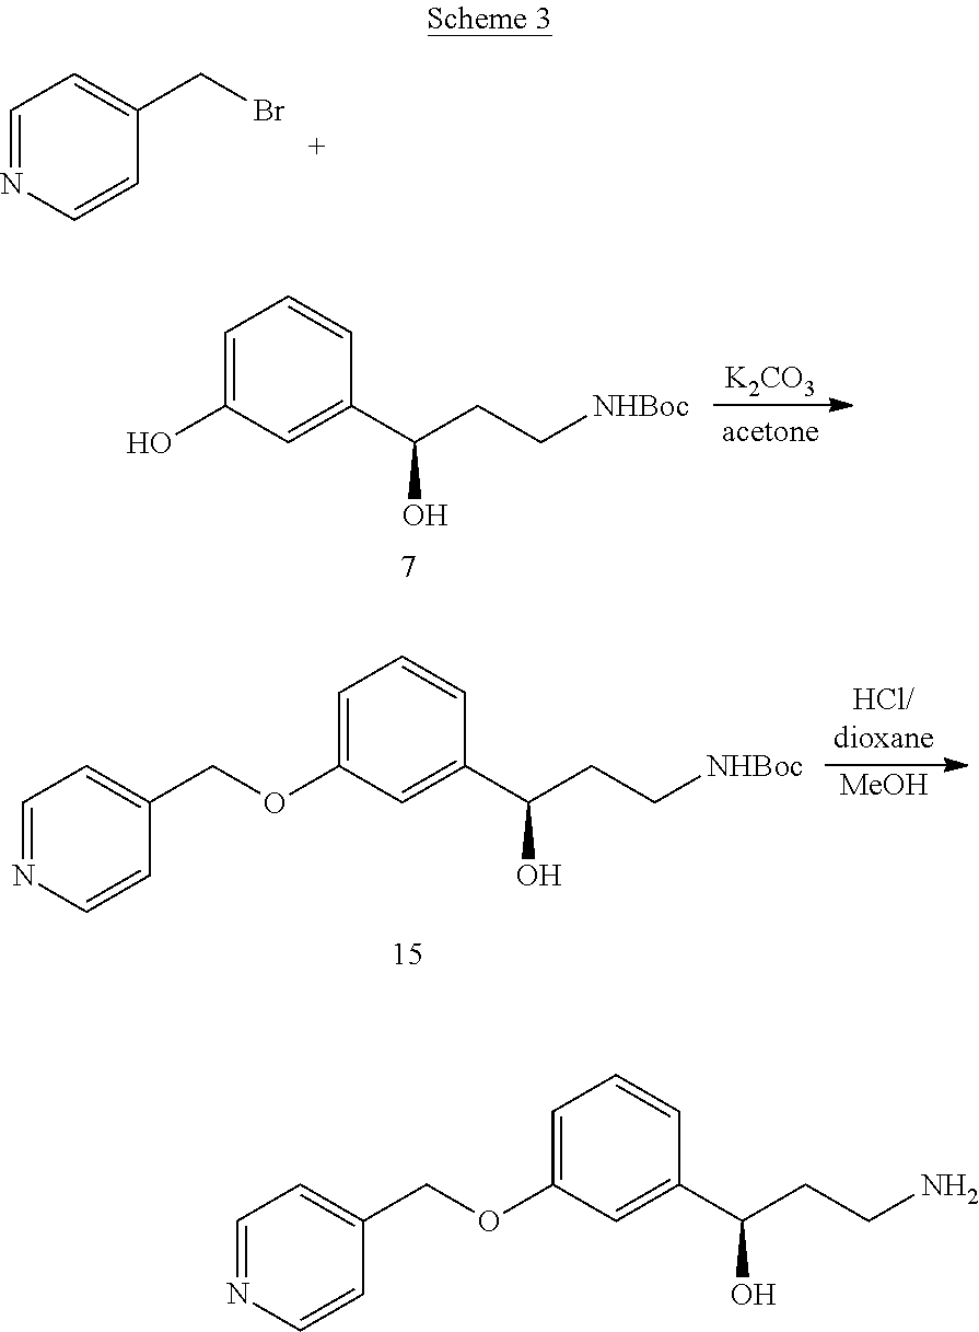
C1=NC=CC(CBr)=C1.C1=C(O)C=C(C(O)CC[NHBoc])C=C1.[K2CO3].C1=C(OCC2=CC=NC=C2)C=C(C(O)CC[NHBoc])C=C1.[MeOH].C1=C(OCC2=CC=NC=C2)C=C(C(O)CCN)C=C1
